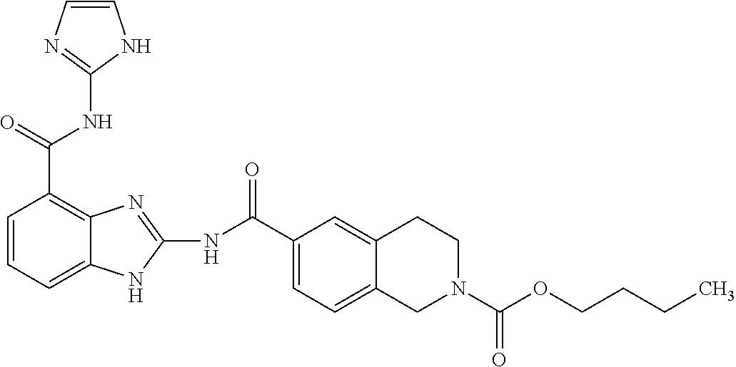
N(C(C1=C2C(=CC=C1)NC(NC(C1=CC=C3C(=C1)CCN(C(OCCCC)=O)C3)=O)=N2)=O)C1=NC=CN1
